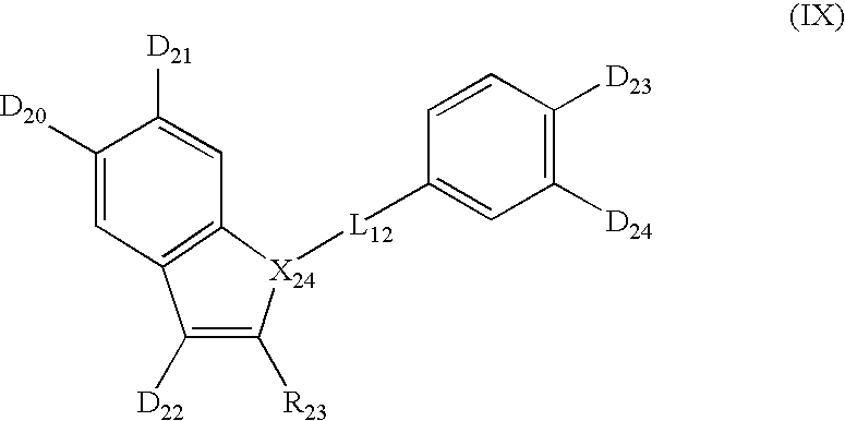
C1([D20])=CC2=C(C=C1[D21])[X24]([L12]C1=CC([D24])=C([D23])C=C1)C([R23])=C2[D22]
